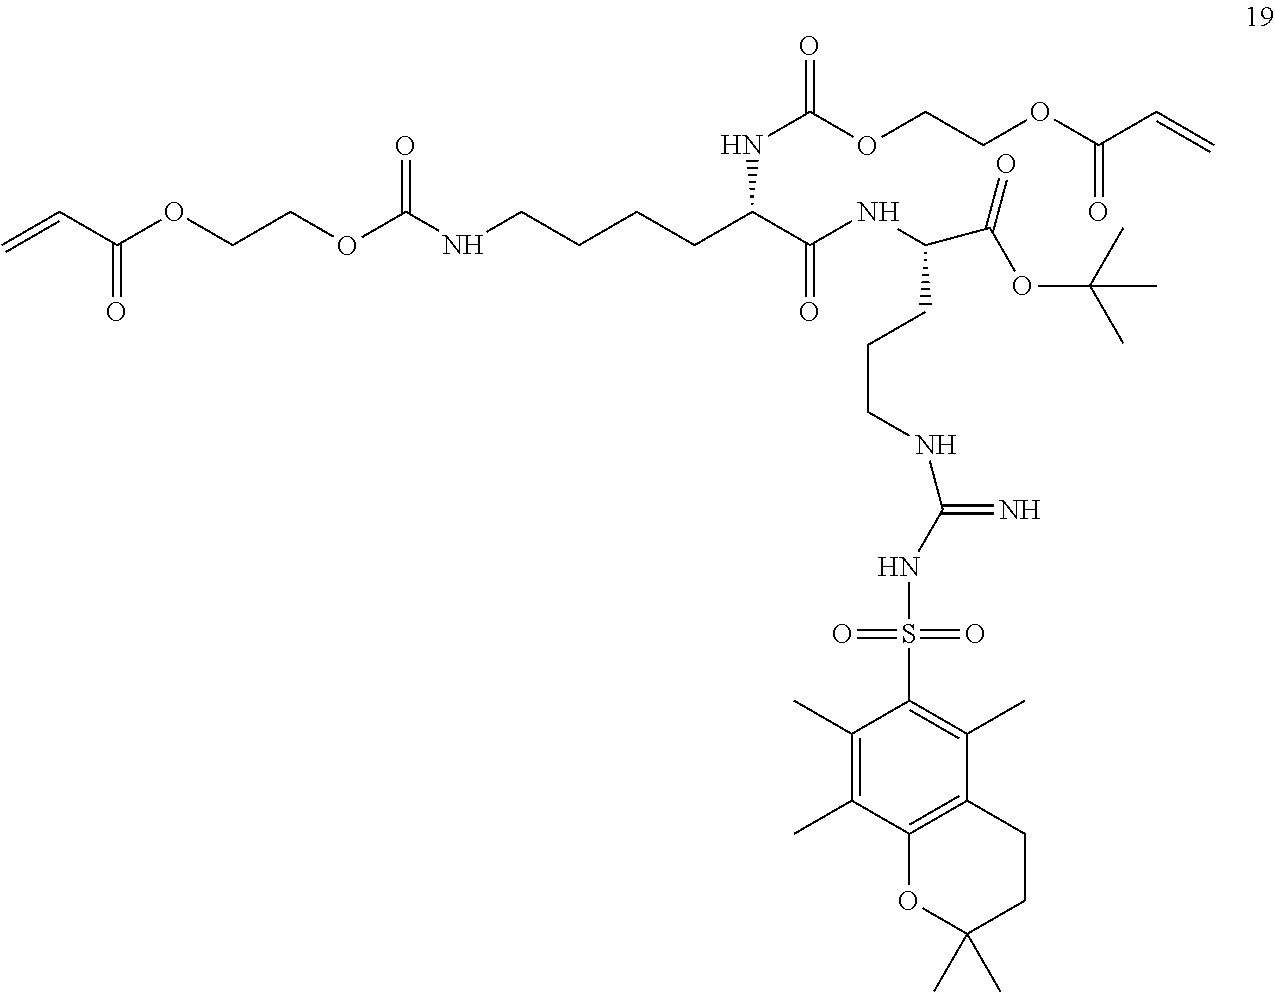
C=CC(OCCOC(NCCCCC(C(NC(C(OC(C)(C)C)=O)CCCNC(=N)NS(C1=C(C)C2=C(C(C)=C1C)OC(C)(C)CC2)(=O)=O)=O)NC(=O)OCCOC(C=C)=O)=O)=O
